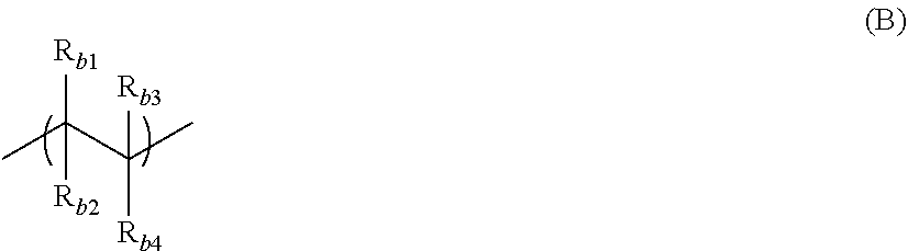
CC(C(C)([Rb4])[Rb3])([Rb1])[Rb2]
